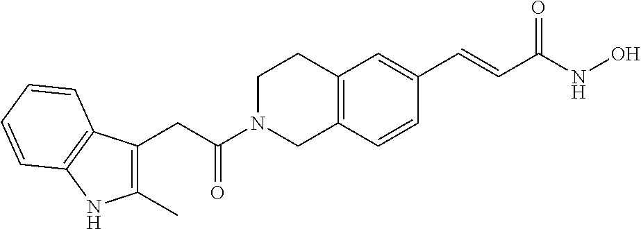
C12=C(C=CC(C=CC(NO)=O)=C1)CN(C(CC1=C(C)NC3=C1C=CC=C3)=O)CC2
